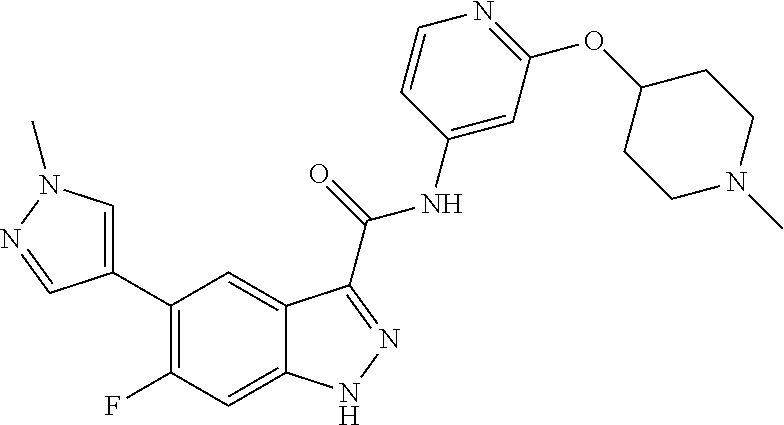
C1(C2=C(F)C=C3C(=C2)C(C(NC2=CC(OC4CCN(C)CC4)=NC=C2)=O)=NN3)=CN(C)N=C1
